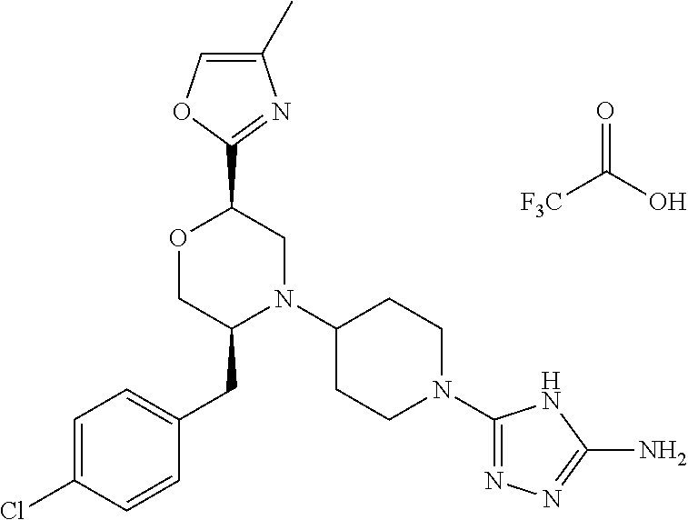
[F3C]C(O)=O.C1(C2OCC(CC3=CC=C(Cl)C=C3)N(C3CCN(C4=NN=C(N)N4)CC3)C2)=NC(C)=CO1
